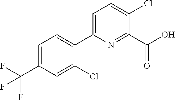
C1=C(C(F)(F)F)C=C(Cl)C(C2=CC=C(Cl)C(C(O)=O)=N2)=C1
